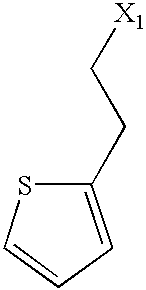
C1(CC[X1])=CC=CS1
